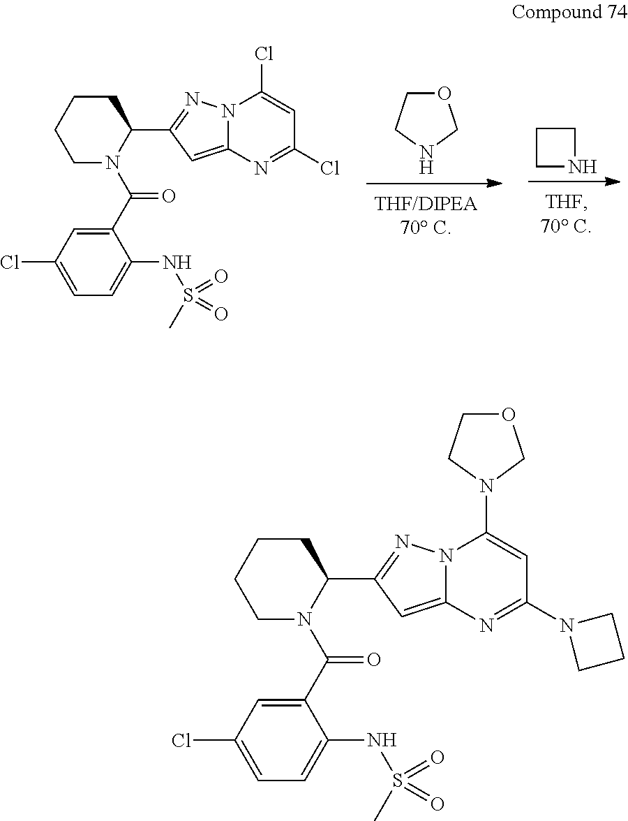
N1(C(C2=CC(Cl)=CC=C2NS(C)(=O)=O)=O)C(C2=NN3C(=C2)N=C(N2CCC2)C=C3N2COCC2)CCCC1.O1CCNC1.C1NCC1.N1(C(C2=CC(Cl)=CC=C2NS(C)(=O)=O)=O)C(C2=NN3C(=C2)N=C(Cl)C=C3Cl)CCCC1
